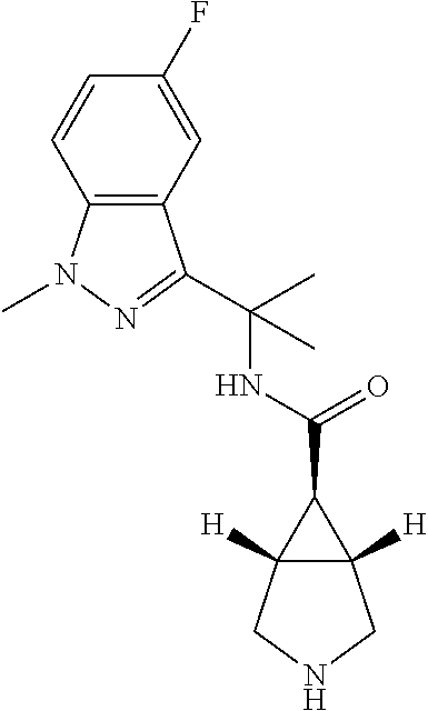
C12([H])C([H])(CNC1)C2C(=O)NC(C)(C)C1=NN(C)C2=C1C=C(F)C=C2
